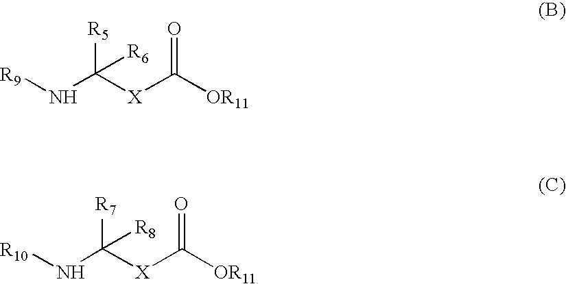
[R9]NC([X]C([OR11])=O)([R5])[R6].[R10]NC([X]C([OR11])=O)([R7])[R8]
